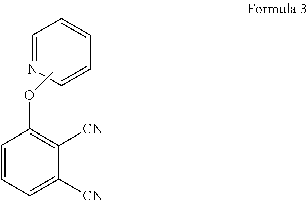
C1=CC=C([CN])C([CN])=C1OC.C1=NC=CC=C1
